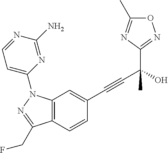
C12=C(C=CC(C#CC(O)(C)C3=NOC(C)=N3)=C1)C(CF)=NN2C1=CC=NC(N)=N1
